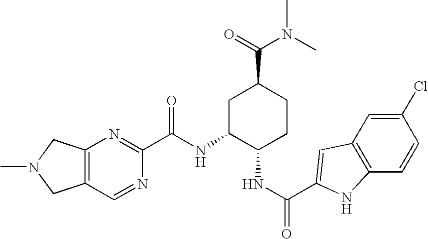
C1(C(NC2C(NC(=O)C3=CC4=C(C=CC(Cl)=C4)N3)CCC(C(=O)N(C)C)C2)=O)=NC2=C(C=N1)CN(C)C2
